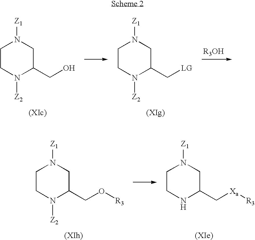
C1CN([Z2])C(CO)CN1[Z1].C1CN([Z2])C(C[LG])CN1[Z1].C1CN([Z2])C(CO[R3])CN1[Z1].C1CNC(C[Xa][R3])CN1[Z1]
